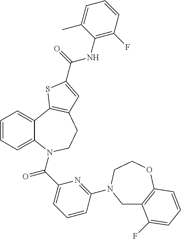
C1=CC=C2C(=C1)C1=C(CCN2C(C2=CC=CC(N3CC4=C(OCC3)C=CC=C4F)=N2)=O)C=C(C(NC2=C(F)C=CC=C2C)=O)S1
